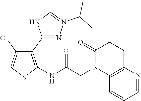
C1(C2=NN(C(C)C)=CN2)=C(NC(CN2C3=C(CCC2=O)N=CC=C3)=O)SC=C1Cl
